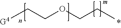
C(CC)OCC[G4]
